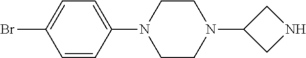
C1=CC(N2CCN(C3CNC3)CC2)=CC=C1Br
